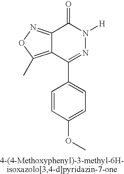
C12=NOC(C)=C1C(C1=CC=C(OC)C=C1)=NN([H])C2=O
